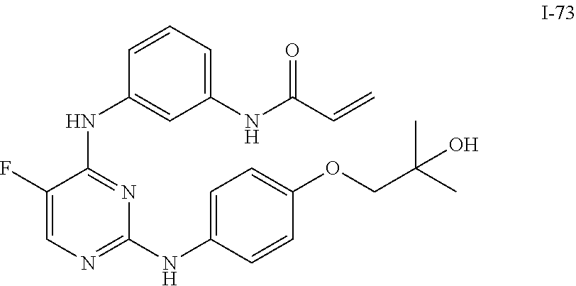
C1(F)=CN=C(NC2=CC=C(OCC(C)(C)O)C=C2)N=C1NC1=CC(NC(C=C)=O)=CC=C1
